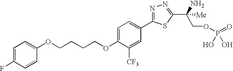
C1(OCCCCOC2=CC=C(C3=NN=C(C(N)(COP(=O)(O)O)[Me])S3)C=C2[CF3])=CC=C(F)C=C1
